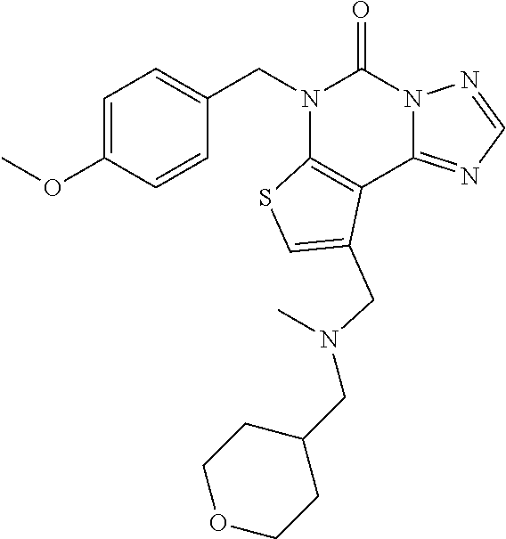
C1=C(OC)C=CC(CN2C3=C(C4=NC=NN4C2=O)C(CN(C)CC2CCOCC2)=CS3)=C1
